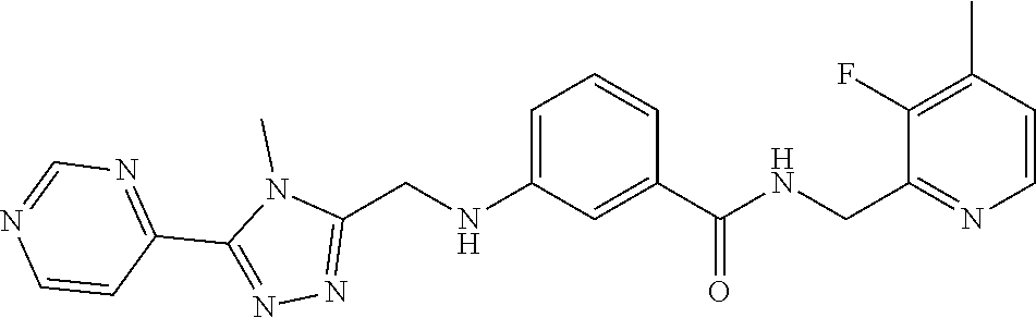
C1(C2=NN=C(CNC3=CC=CC(C(=O)NCC4=NC=CC(C)=C4F)=C3)N2C)=NC=NC=C1
